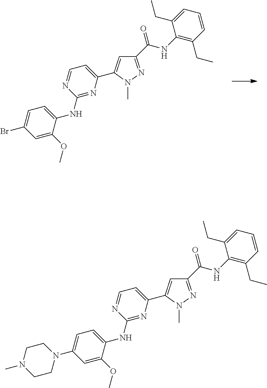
C1=C(CC)C(NC(C2=NN(C)C(C3=CC=NC(NC4=CC=C(Br)C=C4OC)=N3)=C2)=O)=C(CC)C=C1.C1=C(CC)C(NC(C2=NN(C)C(C3=CC=NC(NC4=CC=C(N5CCN(C)CC5)C=C4OC)=N3)=C2)=O)=C(CC)C=C1
